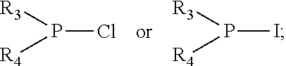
P(Cl)([R3])[R4].P(I)([R3])[R4]
